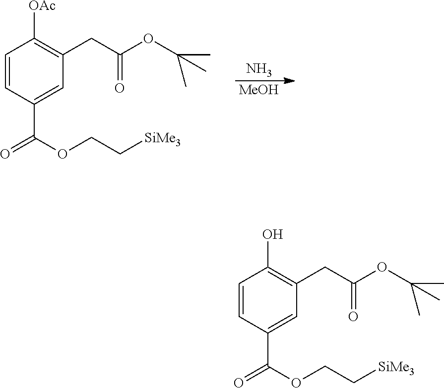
C1=CC(C(=O)OCC[SiMe3])=CC(CC(OC(C)(C)C)=O)=C1[OAc].[MeOH].N.C1=CC(C(=O)OCC[SiMe3])=CC(CC(OC(C)(C)C)=O)=C1O
